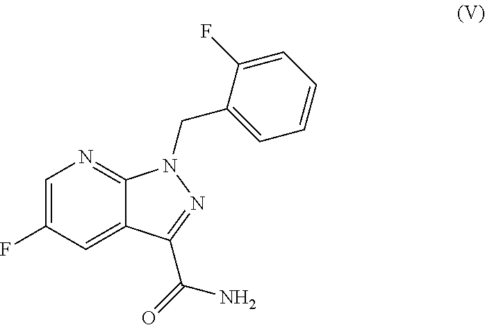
C1=C(F)C=C2C(=N1)N(CC1=CC=CC=C1F)N=C2C(=O)N
